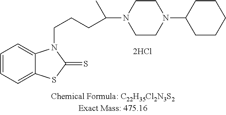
C1=CC=C2C(=C1)N(CCCC(N1CCN(C3CCCCC3)CC1)C)C(=S)S2
